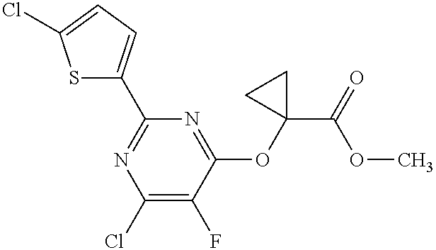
C1(Cl)=C(F)C(OC2(C(=O)OC)CC2)=NC(C2=CC=C(Cl)S2)=N1
